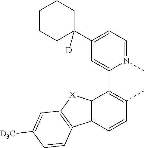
C12=C(C=CC(C)=C1C1=CC(C3([D])CCCCC3)=CC=N1C)C1=C([X]2)C=C([D3C])C=C1
